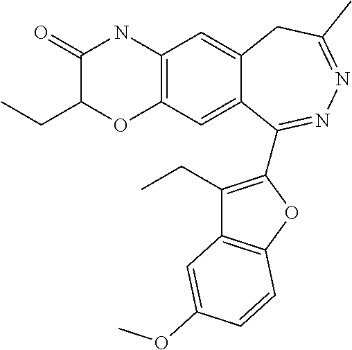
C1(=O)C(CC)OC2=C(N1)C=C1C(=C2)C(C2=C(CC)C3=C(O2)C=CC(OC)=C3)=NN=C(C)C1
